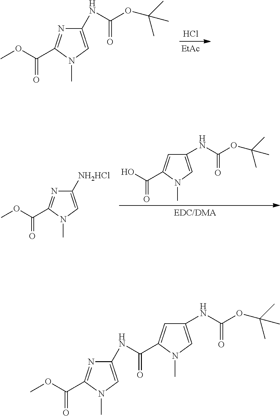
Cl.[EtAc].C1(NC(OC(C)(C)C)=O)=CN(C)C(C(OC)=O)=N1.C1=C(C(O)=O)N(C)C=C1NC(OC(C)(C)C)=O.C1([NH2HCl])=CN(C)C(C(OC)=O)=N1.C1(NC(=O)C2=CC(NC(OC(C)(C)C)=O)=CN2C)=CN(C)C(C(OC)=O)=N1
